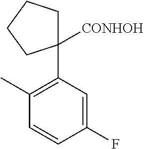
C1(C)=C(C2([CONHOH])CCCC2)C=C(F)C=C1
